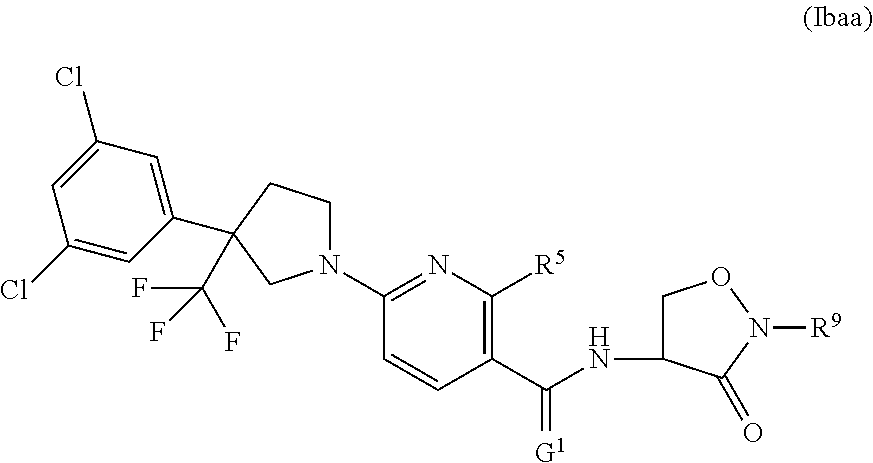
N1(C2=NC([R5])=C(C(=[G1])NC3CON([R9])C3=O)C=C2)CCC(C2=CC(Cl)=CC(Cl)=C2)(C(F)(F)F)C1
